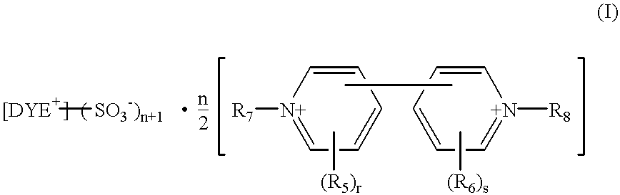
[[DYE+][SO3-)n+1].[R7][N+]1=CC=CC=C1.C[(R5)r].C1=CC=CC=[N+]1[R8].CC.C[(R6)s]
